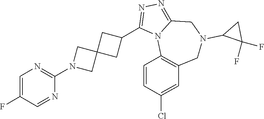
C1(F)=CN=C(N2CC3(C2)CC(C2=NN=C4N2C2=C(CN(C5C(F)(F)C5)C4)C=C(Cl)C=C2)C3)N=C1
